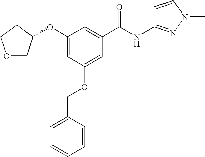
C1(OC2COCC2)=CC(OCC2=CC=CC=C2)=CC(C(NC2=NN(C)C=C2)=O)=C1
